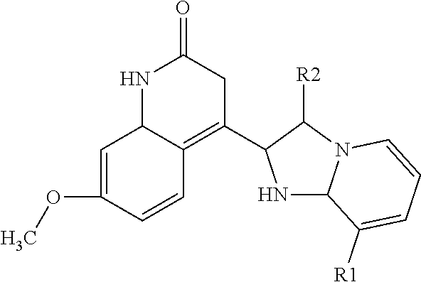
C1=C(OC)C=CC2=C(C3NC4N(C3[R2])C=CC=C4[R1])CC(=O)NC12
